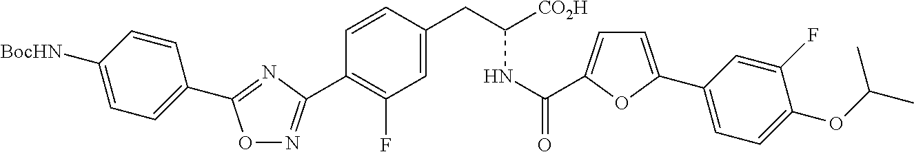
O1N=C(C2=C(F)C=C(CC(NC(=O)C3=CC=C(C4=CC=C(OC(C)C)C(F)=C4)O3)[CO2H])C=C2)N=C1C1=CC=C([BocHN])C=C1
